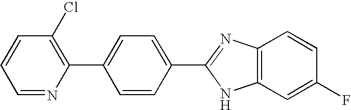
C1=NC(C2=CC=C(C3=NC4=C(N3)C=C(F)C=C4)C=C2)=C(Cl)C=C1
